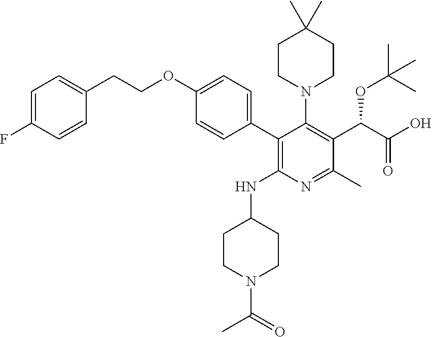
C1(C2=CC=C(OCCC3=CC=C(F)C=C3)C=C2)=C(NC2CCN(C(=O)C)CC2)N=C(C)C(C(C(O)=O)OC(C)(C)C)=C1N1CCC(C)(C)CC1
